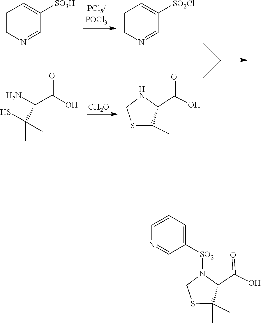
[CH2O].C1SC(C)(C)C(C(O)=O)N1.O=C(O)C(N)C(C)(S)C.C1=CN=CC([SO3H])=C1.C1=CN=CC([SO2Cl])=C1.C1SC(C)(C)C(C(O)=O)N1[SO2]C1=CC=CN=C1
